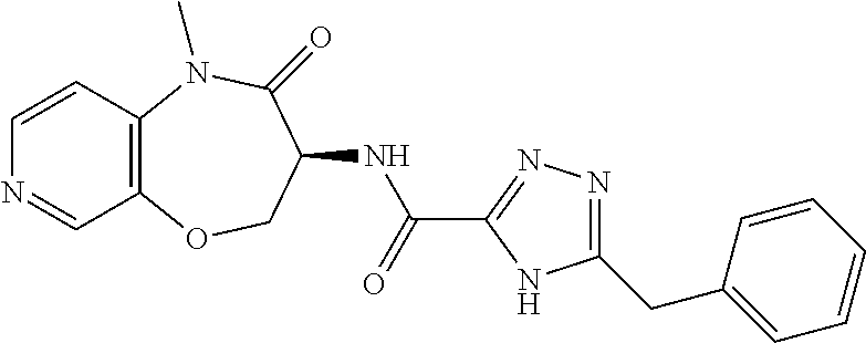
C1=CC2=C(C=N1)OCC(NC(C1=NN=C(CC3=CC=CC=C3)N1)=O)C(=O)N2C
